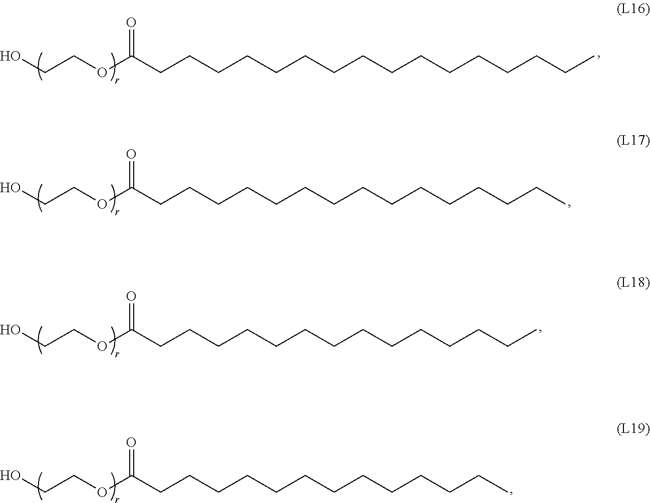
OCCOC(=O)CCCCCCCCCCCCCCCC.OCCOC(=O)CCCCCCCCCCCCCCC.OCCOC(=O)CCCCCCCCCCCCCC.OCCOC(=O)CCCCCCCCCCCCC
